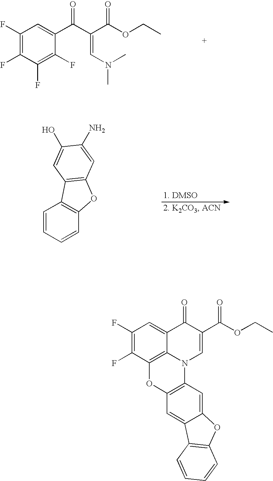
C1(F)=C(F)C2=C3C(=C1)C(=O)C(C(OCC)=O)=CN3C1=C(O2)C=C2C(=C1)OC1=C2C=CC=C1.C1(F)=C(F)C(F)=C(F)C(C(C(C(OCC)=O)=CN(C)C)=O)=C1.C1=CC=CC2=C1C1=C(O2)C=C(N)C(O)=C1
